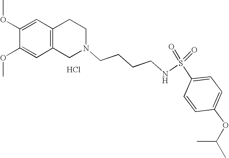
C1=C(OC)C(OC)=CC2=C1CCN(CCCCNS(=O)(=O)C1=CC=C(OC(C)C)C=C1)C2.Cl
